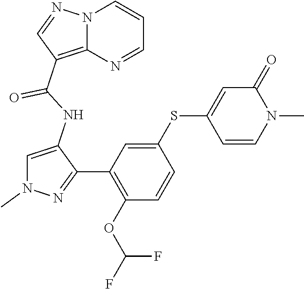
C1=C(NC(C2=C3N(N=C2)C=CC=N3)=O)C(C2=C(OC(F)F)C=CC(SC3=CC(=O)N(C)C=C3)=C2)=NN1C
